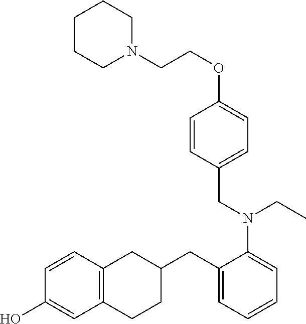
C1CCN(CCOC2=CC=C(CN(CC)C3=CC=CC=C3CC3CC4=C(CC3)C=C(O)C=C4)C=C2)CC1
